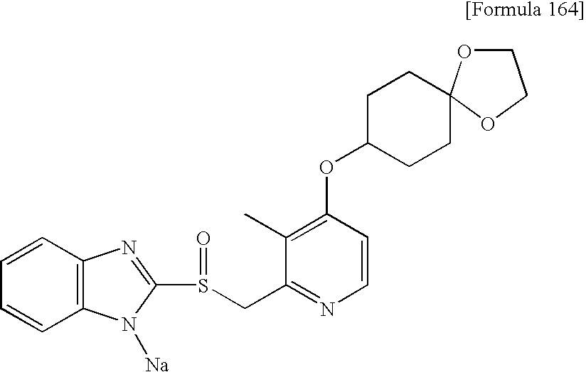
C1=CC2=C(C=C1)N([Na])C(S(CC1=NC=CC(OC3CCC4(CC3)OCCO4)=C1C)=O)=N2
